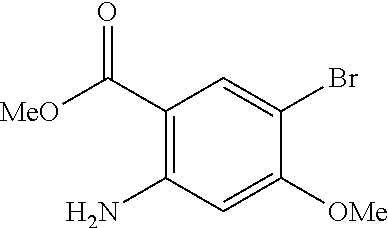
C1(C([MeO])=O)=C(N)C=C([OMe])C(Br)=C1
